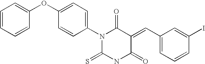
O=C1C(=CC2=CC=CC(I)=C2)C(=O)N(C2=CC=C(OC3=CC=CC=C3)C=C2)C(=S)N1
